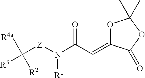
C([Z]N(C(C=C1OC(C)(C)OC1=O)=O)[R1])([R4a])([R2])[R3]
